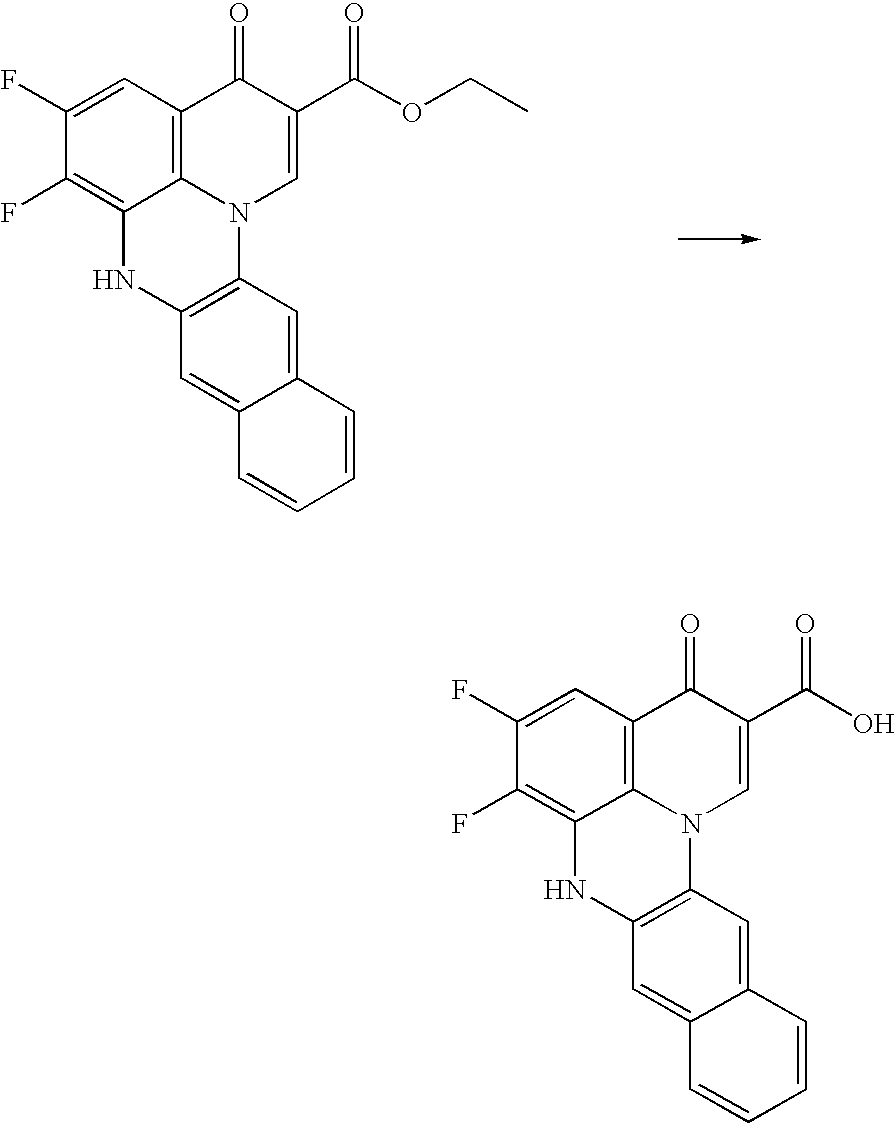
C1(F)=CC2=C3C(=C1F)NC1=C(N3C=C(C(OCC)=O)C2=O)C=C2C(=C1)C=CC=C2.C1(F)=CC2=C3C(=C1F)NC1=C(N3C=C(C(O)=O)C2=O)C=C2C(=C1)C=CC=C2
